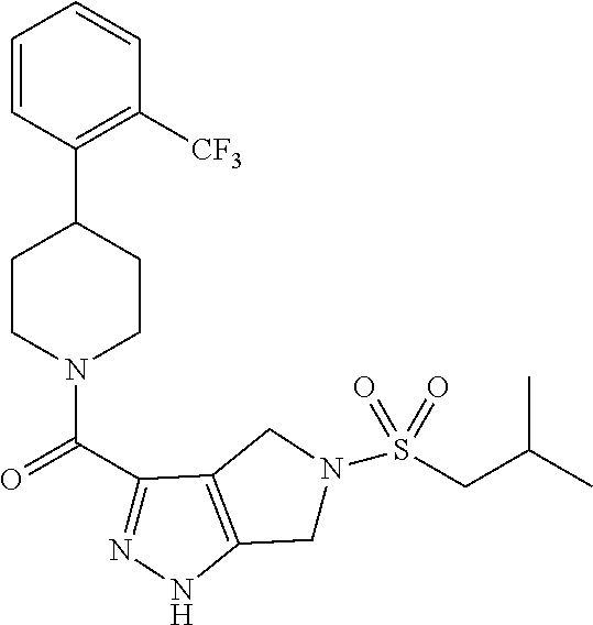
C1=CC(C2CCN(C(C3=NNC4=C3CN(S(CC(C)C)(=O)=O)C4)=O)CC2)=C([CF3])C=C1
